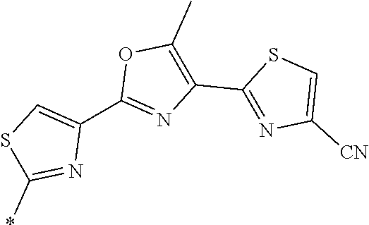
C1(C2=NC(C3=NC([CN])=CS3)=C(C)O2)=CSC(*)=N1
